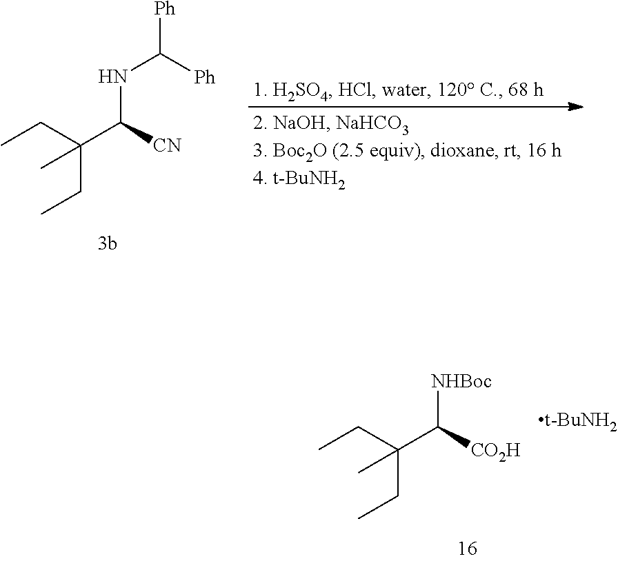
CCC(CC)(C(NC([Ph])[Ph])[CN])C.CCC(CC)(C([NHBoc])[CO2H])C.[t-BuNH2]
